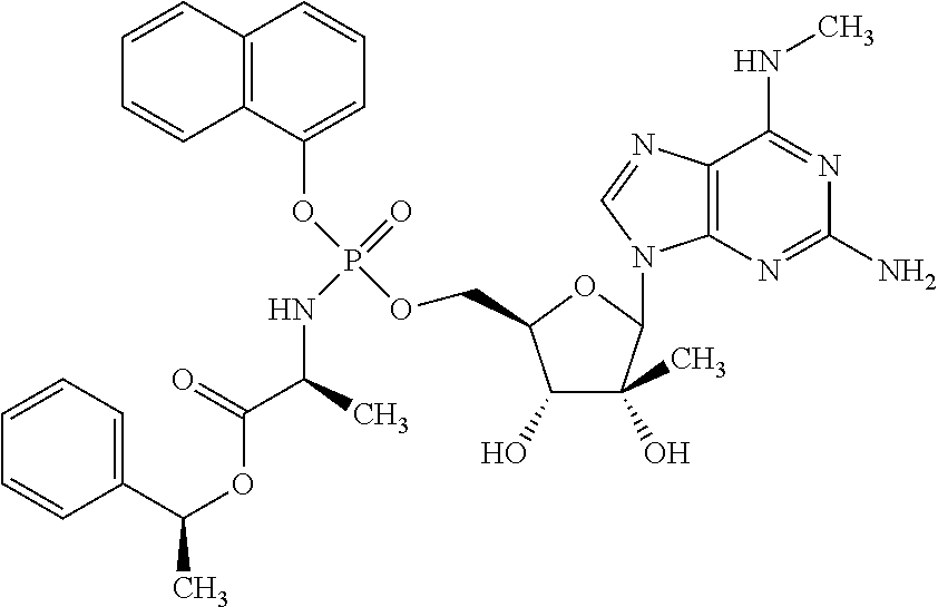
C1=CC2=C(C=C1)C(OP(=O)(NC(C(=O)OC(C1=CC=CC=C1)C)C)OCC1C(O)C(O)(C)C(N3C4=C(C(NC)=NC(N)=N4)N=C3)O1)=CC=C2
